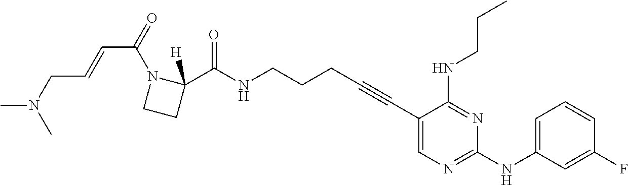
C1(C#CCCCNC(=O)C2([H])N(C(=O)C=CCN(C)C)CC2)=CN=C(NC2=CC=CC(F)=C2)N=C1NCCC
